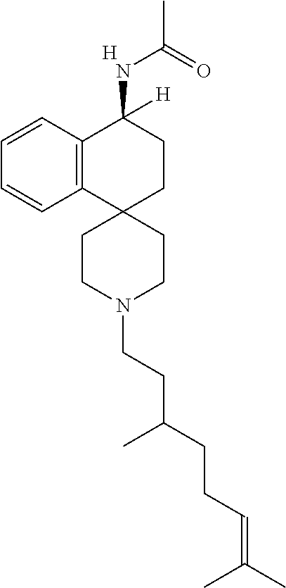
C12=C(C=CC=C1)C(NC(C)=O)([H])CCC21CCN(CCC(CCC=C(C)C)C)CC1.[H]
